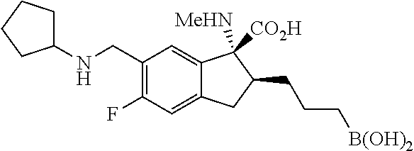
C1(CNC2CCCC2)=C(F)C=C2C(=C1)C([MeHN])([CO2H])C(CCC[B(OH)2])C2
